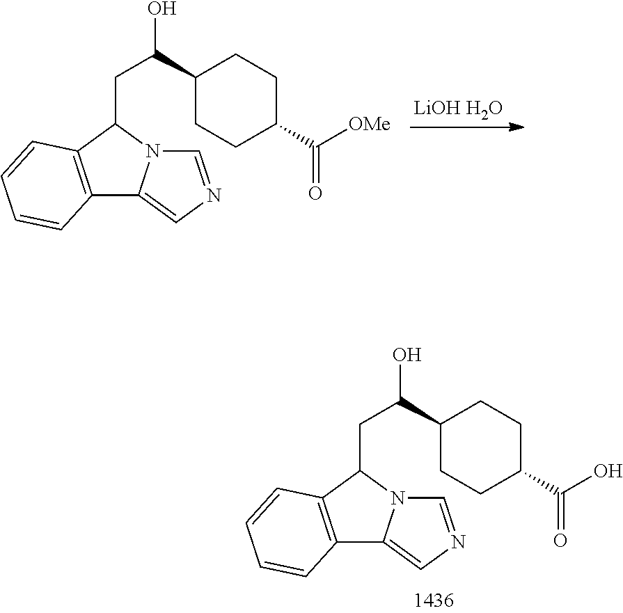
C12=C(C(CC(C3CCC(C(=O)O)CC3)O)N3C1=CN=C3)C=CC=C2.[LiOH H2O].C12=C(C(CC(C3CCC(C(=O)[OMe])CC3)O)N3C1=CN=C3)C=CC=C2
